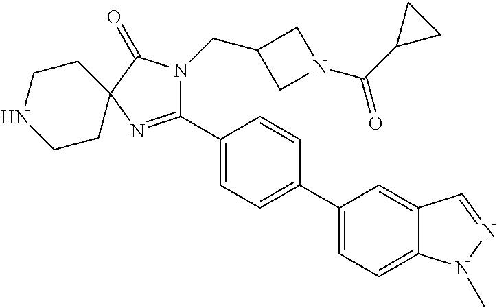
C1(C2=CC=C(C3=CC=C4C(=C3)C=NN4C)C=C2)=NC2(C(=O)N1CC1CN(C(C3CC3)=O)C1)CCNCC2
